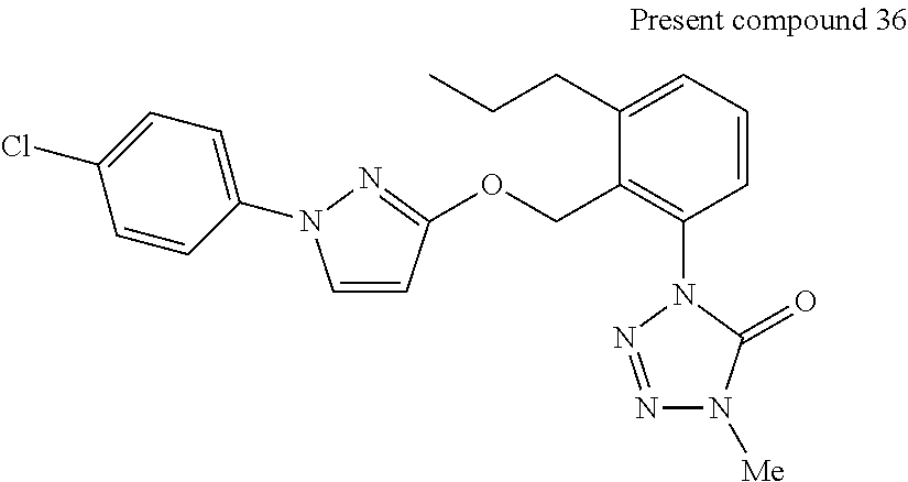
C1=CC=C(CCC)C(COC2=NN(C3=CC=C(Cl)C=C3)C=C2)=C1N1N=NN([Me])C1=O
